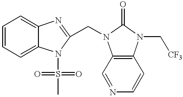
C1=CC=C2C(=C1)N=C(CN1C3=C(N(C[CF3])C1=O)C=CN=C3)N2S(=O)(=O)C
